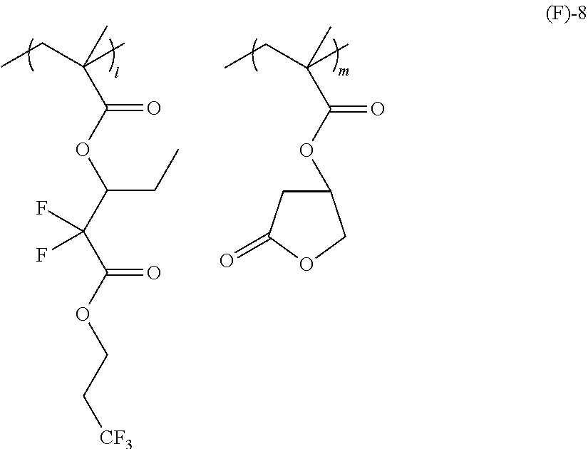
CC(C(OC(C(C(OCC[CF3])=O)(F)F)CC)=O)(CC)C.CC(C(OC1CC(=O)OC1)=O)(CC)C
